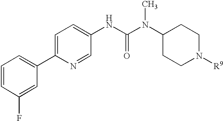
C1=CC(F)=CC(C2=CC=C(NC(N(C3CCN([R9])CC3)C)=O)C=N2)=C1
